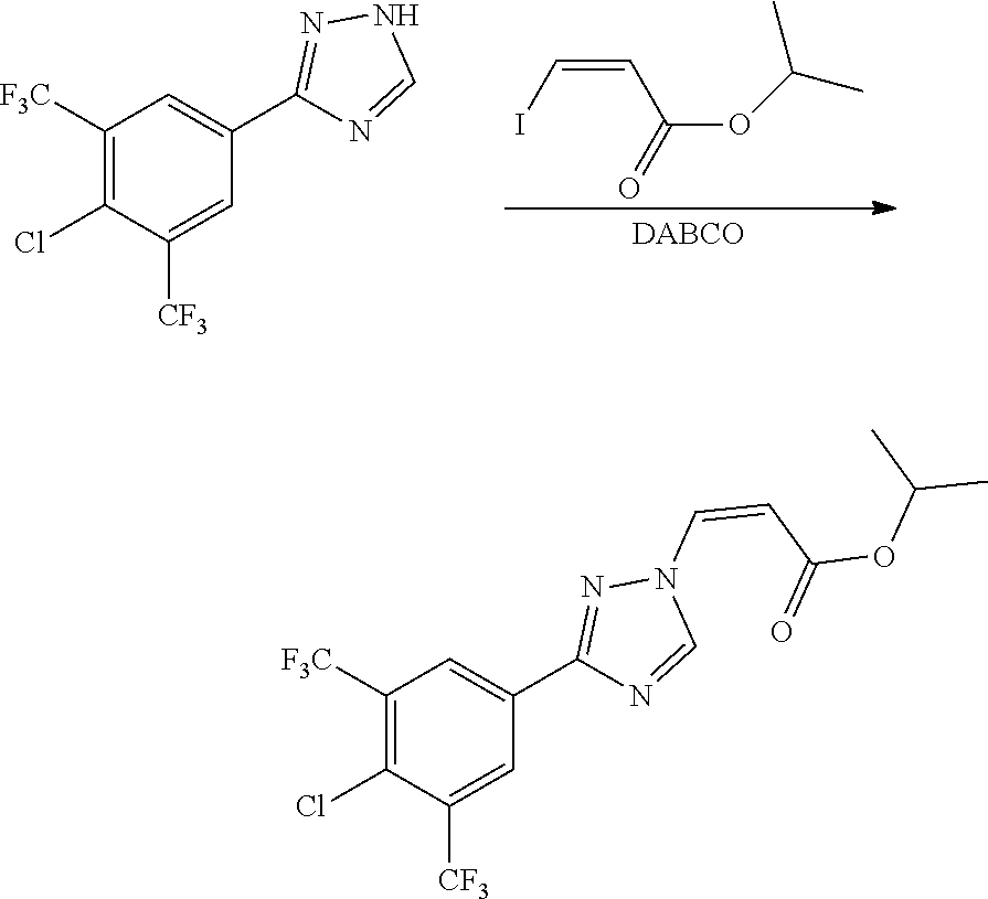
C(=CI)C(=O)OC(C)C.C1([F3C])=C(Cl)C([CF3])=CC(C2=NNC=N2)=C1.C1([F3C])=C(Cl)C([CF3])=CC(C2=NN(C=CC(OC(C)C)=O)C=N2)=C1
